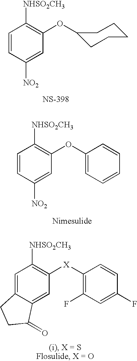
C1=CC([NO2])=CC(OC2CCCCC2)=C1[NHSO2CH3].C1=CC([NO2])=CC(OC2=CC=CC=C2)=C1[NHSO2CH3].C1=C2C(=CC([X]C3=C(F)C=C(F)C=C3)=C1[NHSO2CH3])C(=O)CC2
